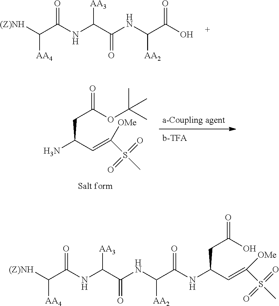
N(C(C(O)=O)[AA2])C(C([AA3])NC(C([(Z)NH])[AA4])=O)=O.C(CC(OC(C)(C)C)=O)(C=C([OMe])S(C)(=O)=O)N.N(C(C(=O)NC(CC(O)=O)C=C([OMe])S(C)(=O)=O)[AA2])C(C([AA3])NC(C([(Z)NH])[AA4])=O)=O
